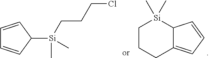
C1=CC([Si](CCCCl)(C)C)C=C1.C1CCC2=CC=CC2[Si]1(C)C
